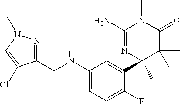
C1(N)=NC(C2=CC(NCC3=NN(C)C=C3Cl)=CC=C2F)(C)C(C)(C)C(=O)N1C
